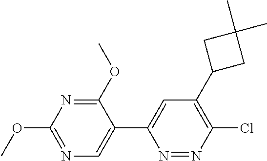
N1=C(OC)C(C2=CC(C3CC(C)(C)C3)=C(Cl)N=N2)=CN=C1OC
